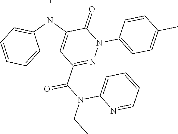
C1(=O)C2=C(C(C(N(CC)C3=CC=CC=N3)=O)=NN1C1=CC=C(C)C=C1)C1=CC=CC=C1N2C
